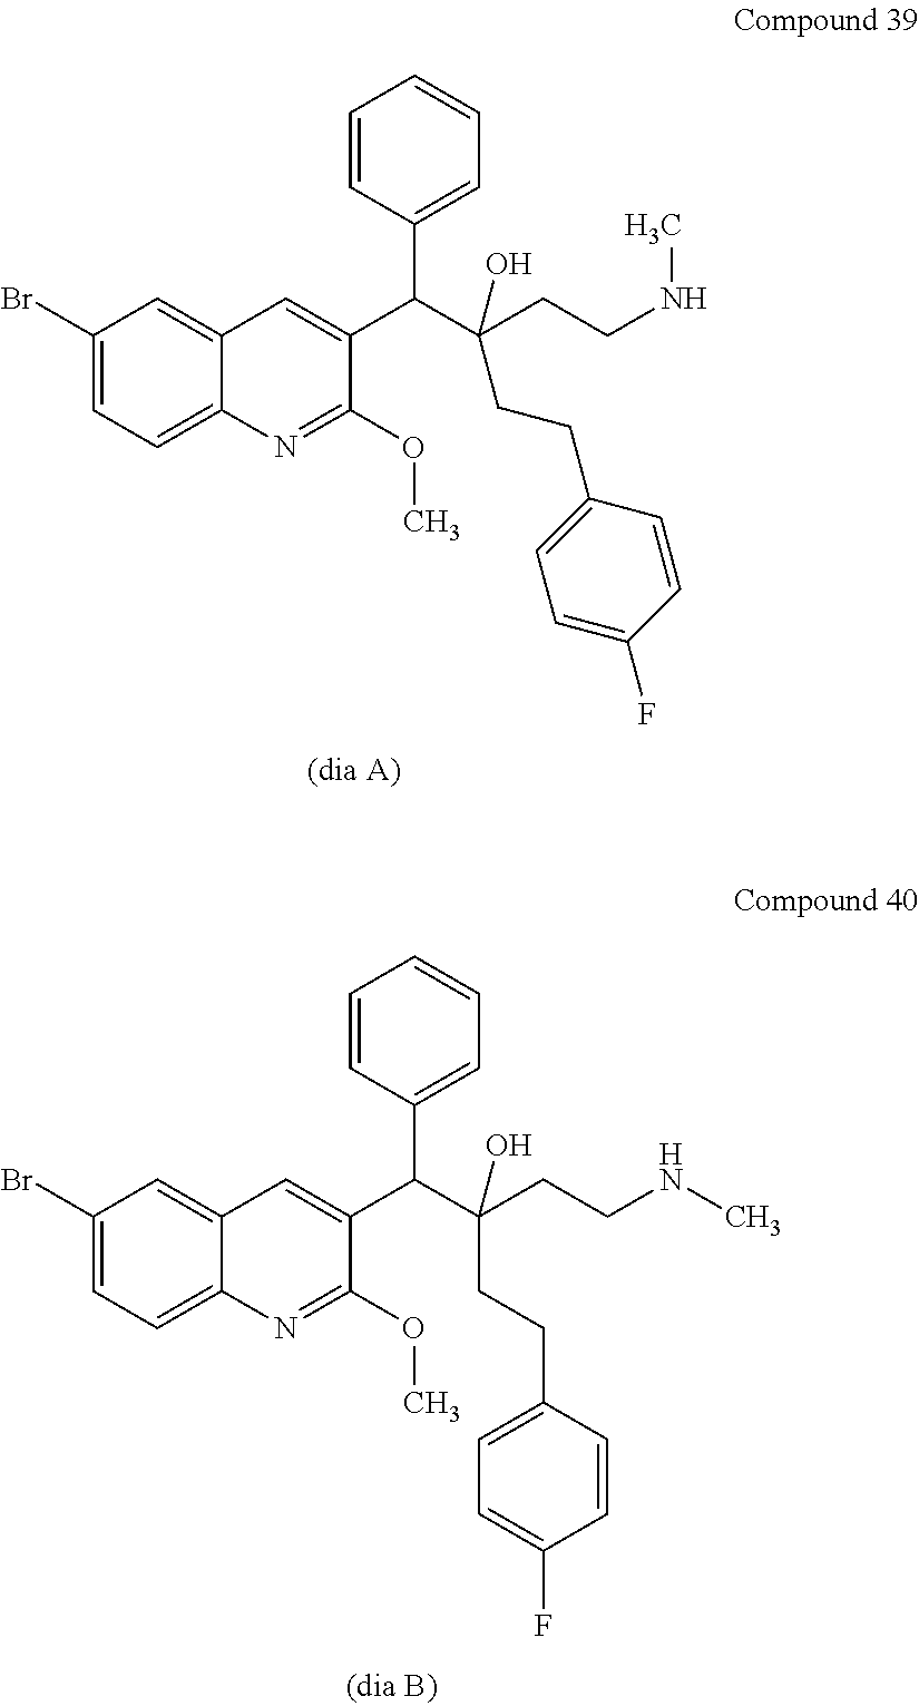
C1(Br)=CC=C2C(=C1)C=C(C(C(CCNC)(O)CCC1=CC=C(F)C=C1)C1=CC=CC=C1)C(OC)=N2.C1(Br)=CC=C2C(=C1)C=C(C(C(CCNC)(O)CCC1=CC=C(F)C=C1)C1=CC=CC=C1)C(OC)=N2
